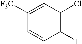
C1=C([F3C])C=CC(I)=C1Cl
